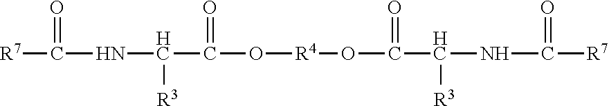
[R7]C(NC(C(O[R4]OC(C(NC([R7])=O)[R3])=O)=O)[R3])=O
